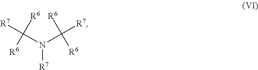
[R6]C([R7])([R6])N(C([R7])([R6])[R6])[R7]
